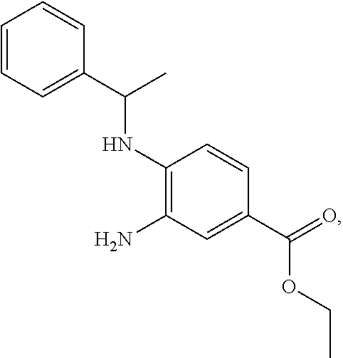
C1(C(C)NC2=C(N)C=C(C(=O)OCC)C=C2)=CC=CC=C1
